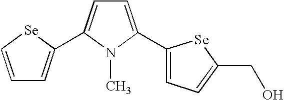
C1=C[Se]C(C2=CC=C(C3=CC=C(CO)[Se]3)N2C)=C1
